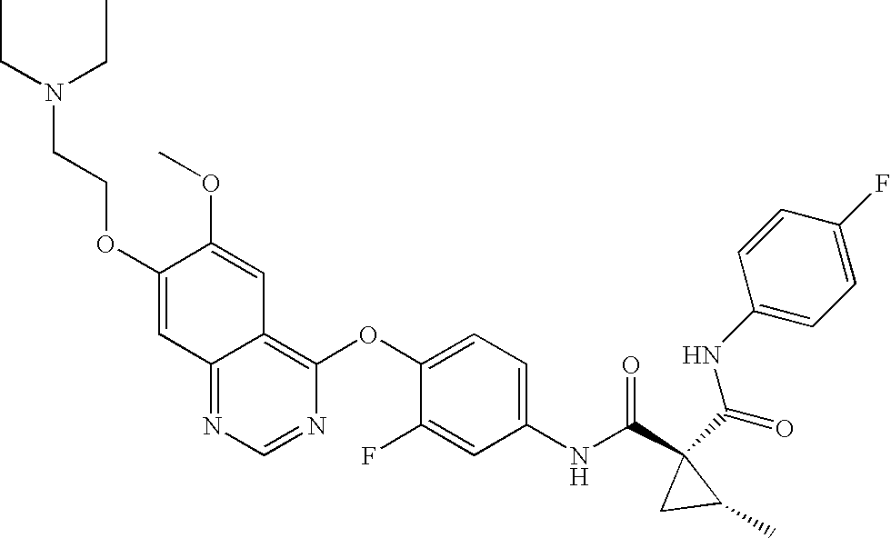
C(N(CCOC1=CC2=NC=NC(OC3=CC=C(NC(C4(C(=O)NC5=CC=C(F)C=C5)CC4C)=O)C=C3F)=C2C=C1OC)CC)C
